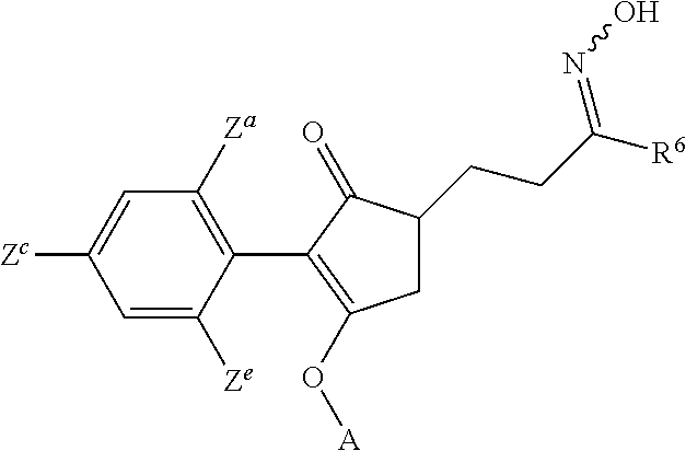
C1=C([Zc])C=C([Ze])C(C2=C(O[A])CC(CCC([R6])=NO)C2=O)=C1[Za]
